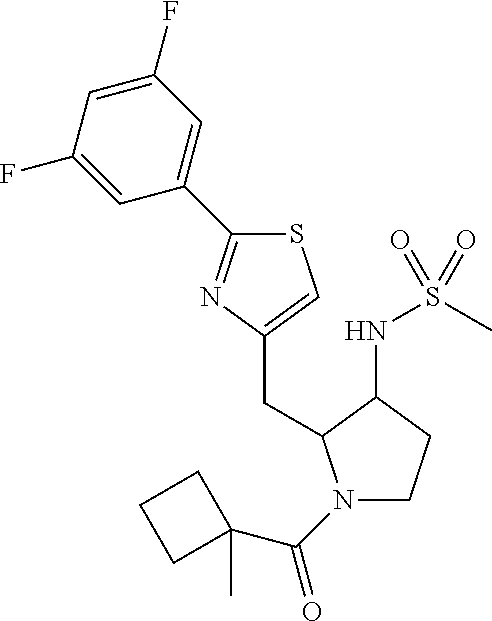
N1(C(C2(C)CCC2)=O)CCC(NS(C)(=O)=O)C1CC1=CSC(C2=CC(F)=CC(F)=C2)=N1
